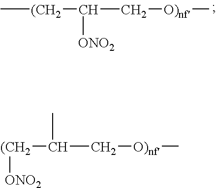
C[(CH2]C(C[O)nf]C)[ONO2].[(CH2](C(C[O)nf]C)C)[ONO2]
